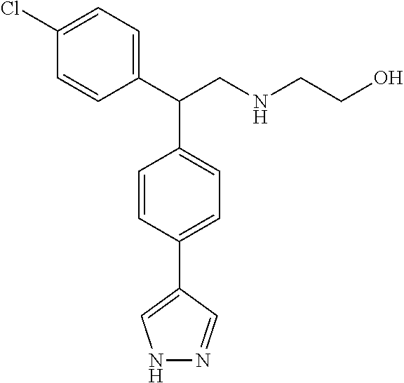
C1(C(C2=CC=C(C3=CNN=C3)C=C2)CNCCO)=CC=C(Cl)C=C1
